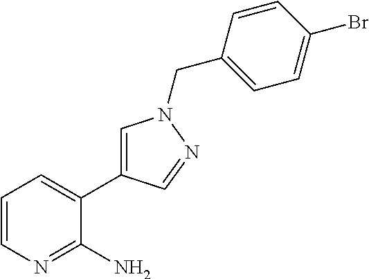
C1=CN=C(N)C(C2=CN(CC3=CC=C(Br)C=C3)N=C2)=C1
